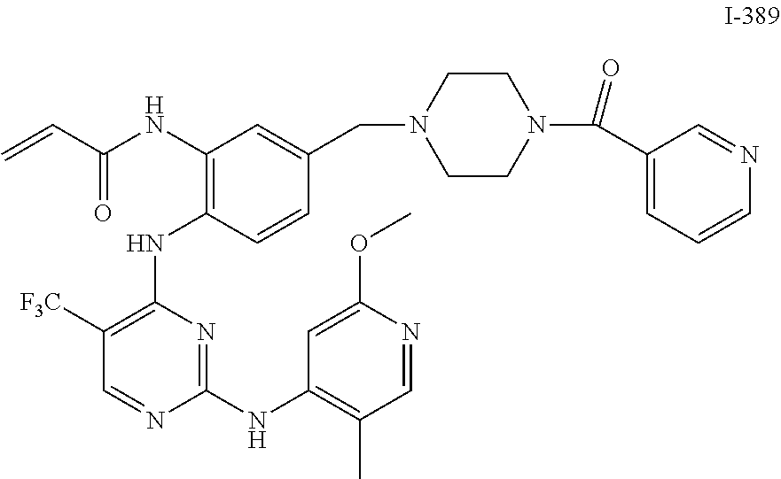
C1([F3C])=C(NC2=C(NC(C=C)=O)C=C(CN3CCN(C(=O)C4=CC=CN=C4)CC3)C=C2)N=C(NC2=C(C)C=NC(OC)=C2)N=C1
